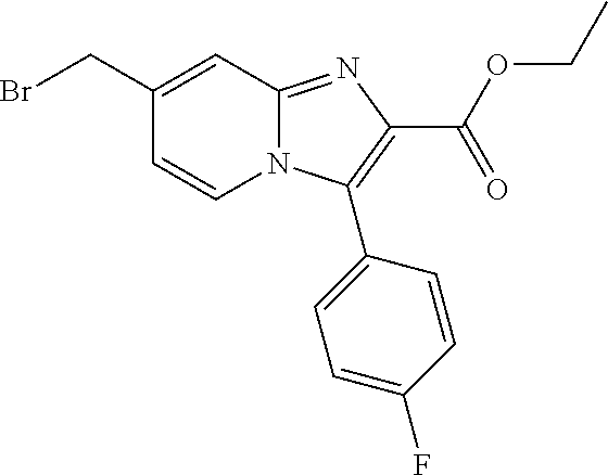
C1(CBr)=CC2=NC(C(=O)OCC)=C(C3=CC=C(F)C=C3)N2C=C1
